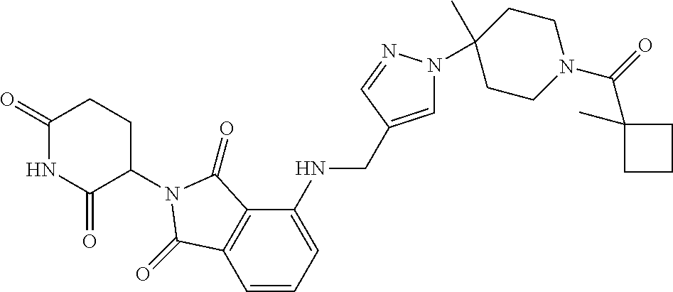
C1(=O)NC(=O)C(N2C(=O)C3=C(C=CC=C3NCC3=CN(C4(C)CCN(C(=O)C5(C)CCC5)CC4)N=C3)C2=O)CC1
